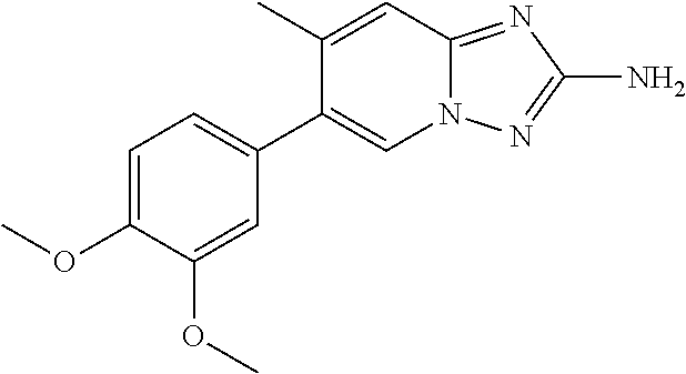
C12=NC(N)=NN1C=C(C1=CC=C(OC)C(OC)=C1)C(C)=C2
